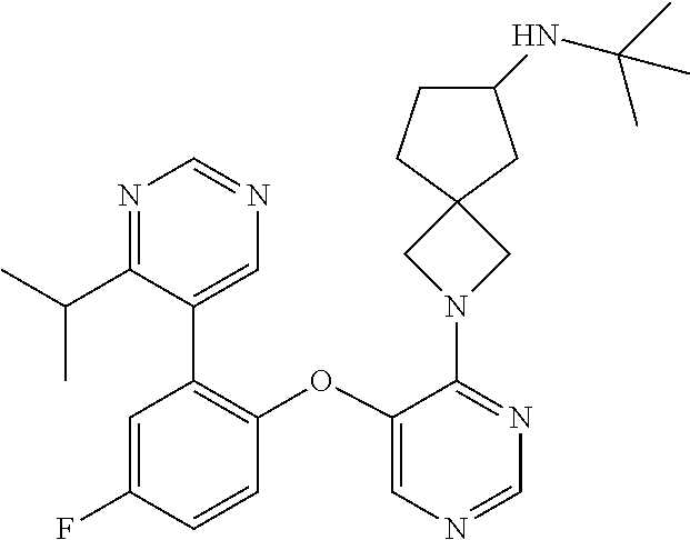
C1(OC2=C(C3=CN=CN=C3C(C)C)C=C(F)C=C2)=CN=CN=C1N1CC2(C1)CCC(NC(C)(C)C)C2
